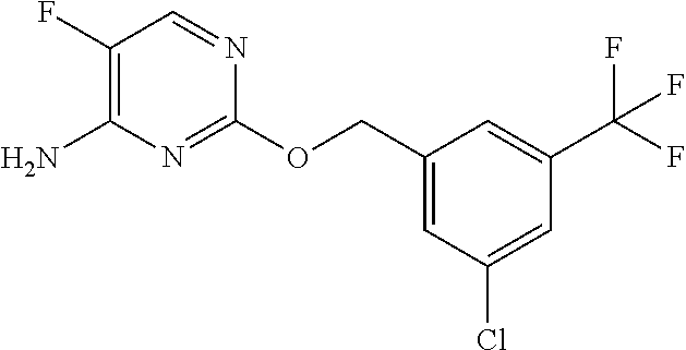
C1(COC2=NC(N)=C(F)C=N2)=CC(Cl)=CC(C(F)(F)F)=C1
